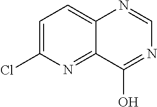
C1=C(Cl)N=C2C(=C1)N=CN=C2O
